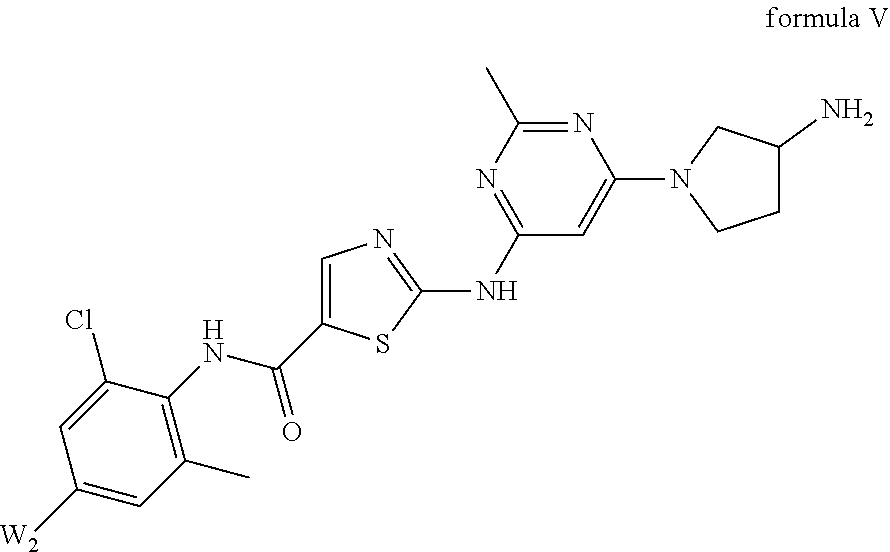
N1=C(C)N=C(NC2=NC=C(C(NC3=C(C)C=C([W2])C=C3Cl)=O)S2)C=C1N1CCC(N)C1
